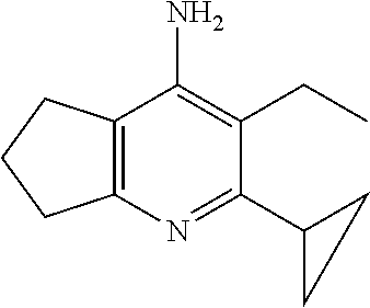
C1(C2CC2)=NC2=C(C(N)=C1CC)CCC2
